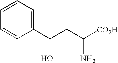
C1=CC=C(C(CC([CO2H])N)O)C=C1
